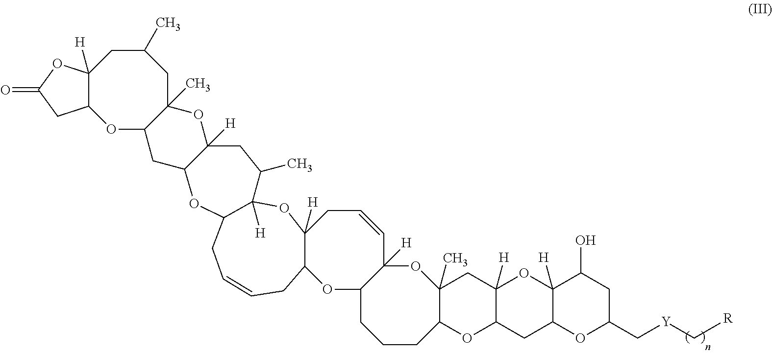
C12CCCC3C(C)(OC1([H])C=CCC1([H])OC4([H])C(CC=CCC1O2)OC1CC2OC5C([H])(OC(=O)C5)CC(C)CC2(C)OC1([H])CC4C)CC1([H])C(O3)CC2C([H])(O1)C(O)CC(C[Y]C[R])O2
